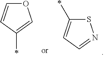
C1(*)=CC=NS1.C1=CC(*)=CO1
